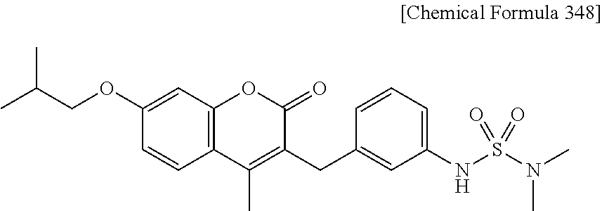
C1(OCC(C)C)=CC2=C(C=C1)C(C)=C(CC1=CC(NS(N(C)C)(=O)=O)=CC=C1)C(=O)O2
